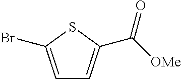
C1=C(Br)SC(C([OMe])=O)=C1
